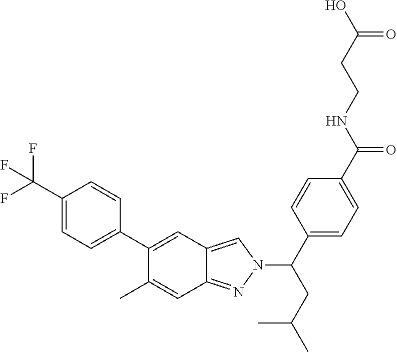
C1(C2=CC3=CN(C(CC(C)C)C4=CC=C(C(NCCC(O)=O)=O)C=C4)N=C3C=C2C)=CC=C(C(F)(F)F)C=C1
